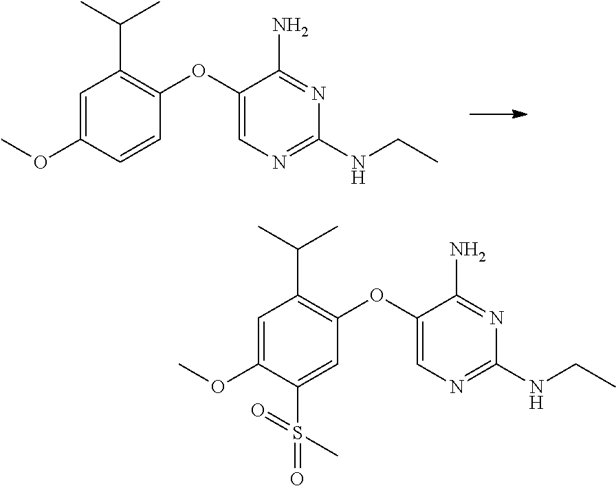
C1=C(OC)C=CC(OC2=CN=C(NCC)N=C2N)=C1C(C)C.C1=C(OC)C(S(=O)(=O)C)=CC(OC2=CN=C(NCC)N=C2N)=C1C(C)C
